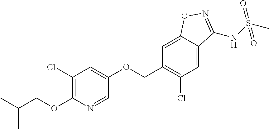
C(C1=C(Cl)C=C2C(=C1)ON=C2NS(C)(=O)=O)OC1=CC(Cl)=C(OCC(C)C)N=C1
